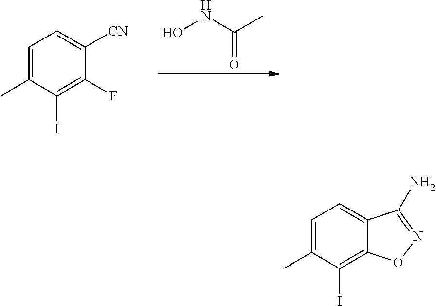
C1=C(C)C(I)=C(F)C([CN])=C1.ONC(C)=O.C1=C(C)C(I)=C2C(=C1)C(N)=NO2
